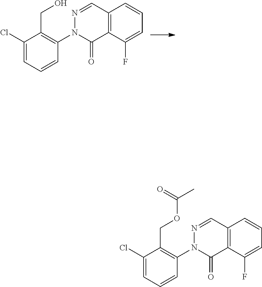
C1(Cl)=CC=CC(N2N=CC3=C(C(F)=CC=C3)C2=O)=C1CO.C1(Cl)=CC=CC(N2N=CC3=C(C(F)=CC=C3)C2=O)=C1COC(=O)C
